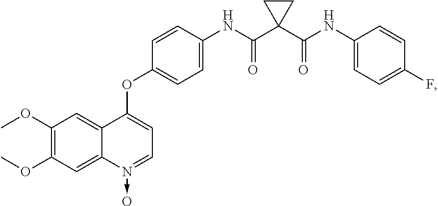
C1(OC)=C(OC)C=C2C(=C1)C(OC1=CC=C(NC(C3(C(NC4=CC=C(F)C=C4)=O)CC3)=O)C=C1)=CC=N2->O
